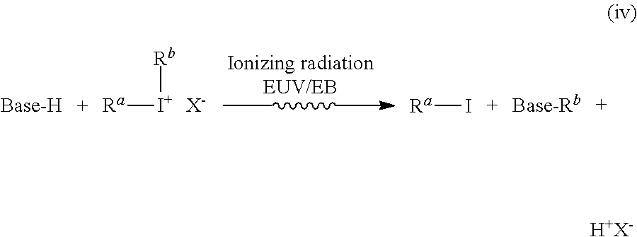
[Ra][I+][Rb].[X-].[Ra]I.[H+X-]
